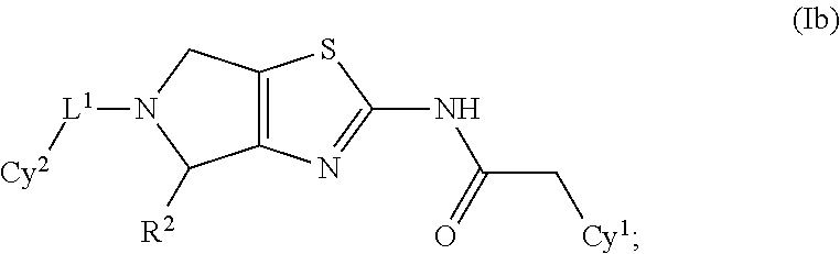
C12=C(N=C(NC(C[Cy1])=O)S1)C([R2])N([L1][Cy2])C2
